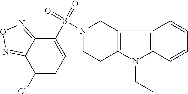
S(N1CCC2=C(C1)C1=C(N2CC)C=CC=C1)(C1=CC=C(Cl)C2=NON=C12)(=O)=O
